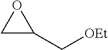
C1C(C[OEt])O1
